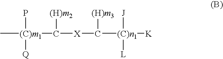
C[(C)m1](C([X]C([(C)n1]([K])([J])[L])[(H)m3])[(H)m2])(P)[Q]
